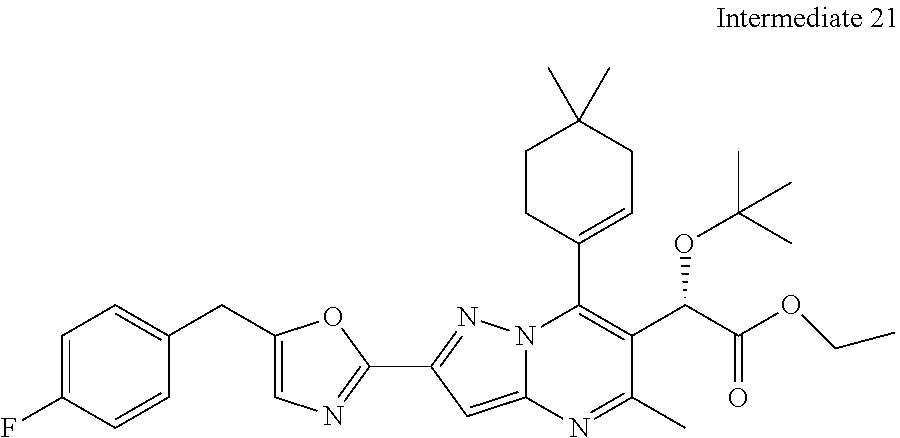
C(C1=CN=C(C2=NN3C(=C2)N=C(C)C(C(C(OCC)=O)OC(C)(C)C)=C3C2=CCC(C)(C)CC2)O1)C1=CC=C(F)C=C1
